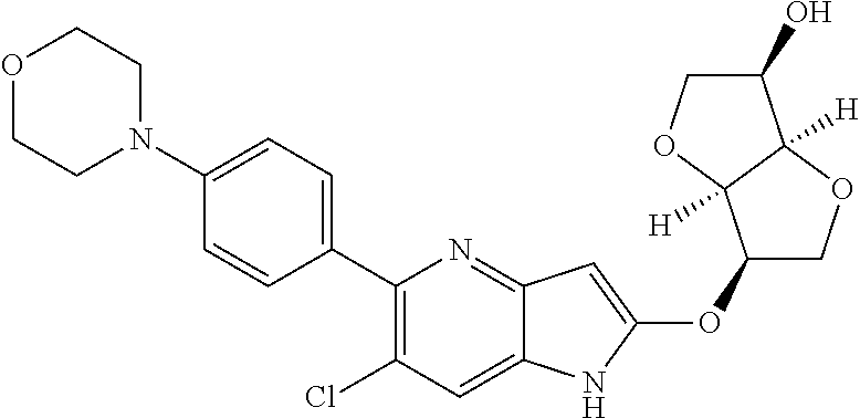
C1(C2=CC=C(N3CCOCC3)C=C2)=C(Cl)C=C2C(=N1)C=C(OC1COC3([H])C1([H])OCC3O)N2
